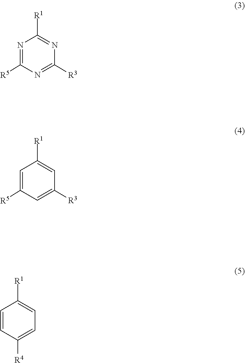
N1=C([R1])N=C([R5])N=C1[R3].C1=C([R5])C=C([R3])C=C1[R1].C1=C([R4])C=CC([R1])=C1
